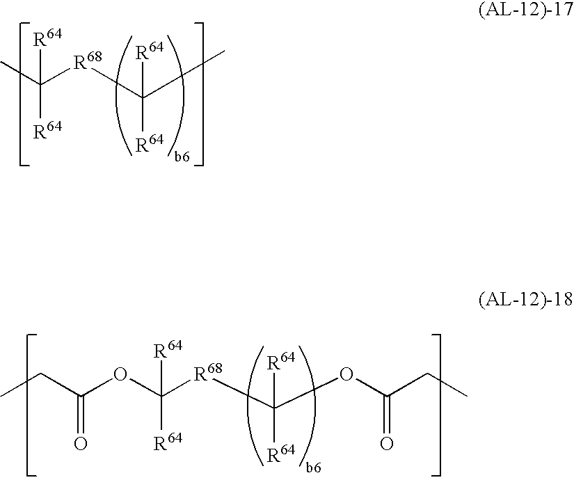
CC([R68]C(C)([R64])[R64])([R64])[R64].CCC(OC([R68]C(OC(CC)=O)([R64])[R64])([R64])[R64])=O
